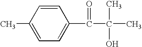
CC1=CC=C(C(C(C)(C)O)=O)C=C1
